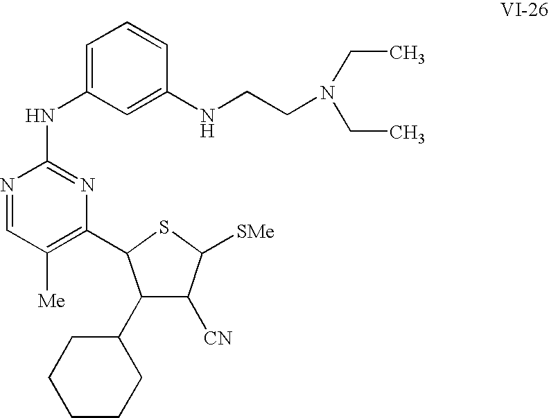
C1=C(NC2=NC(C3C(C4CCCCC4)C([CN])C([SMe])S3)=C([Me])C=N2)C=C(NCCN(CC)CC)C=C1
